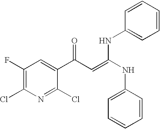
C1(Cl)=NC(Cl)=C(F)C=C1C(C=C(NC1=CC=CC=C1)NC1=CC=CC=C1)=O
